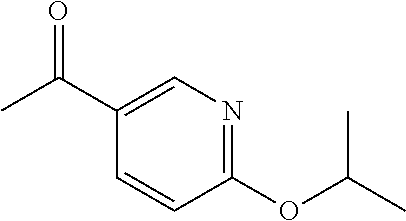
C1(OC(C)C)=NC=C(C(C)=O)C=C1
